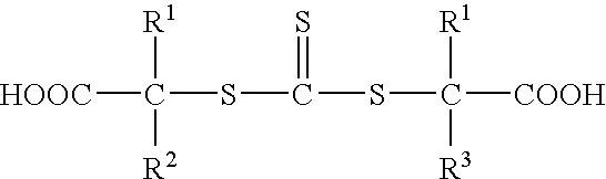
[HOOC]C(SC(SC([COOH])([R3])[R1])=S)([R1])[R2]
